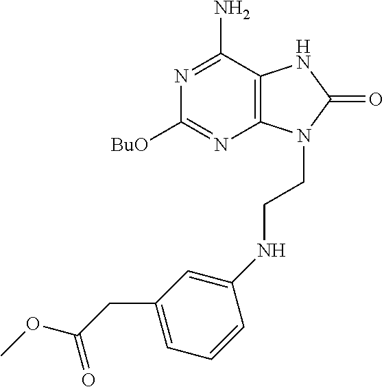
C1([BuO])=NC2=C(C(N)=N1)NC(=O)N2CCNC1=CC(CC(OC)=O)=CC=C1
